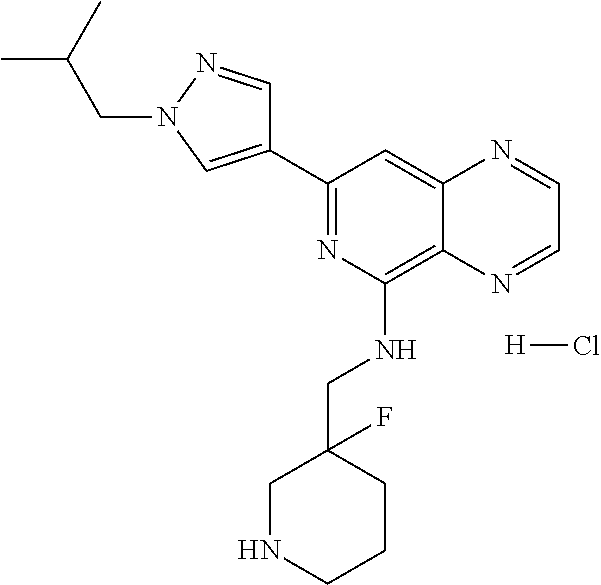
C1(C2=NC(NCC3(F)CNCCC3)=C3C(=C2)N=CC=N3)=CN(CC(C)C)N=C1.[H]Cl
